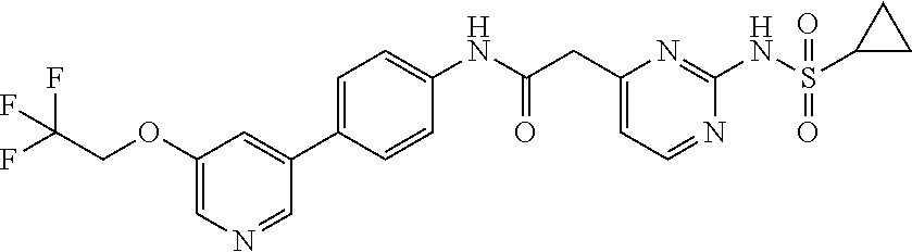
C1(CC(NC2=CC=C(C3=CC(OCC(F)(F)F)=CN=C3)C=C2)=O)=CC=NC(NS(C2CC2)(=O)=O)=N1
